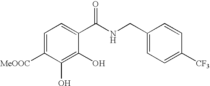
C1=C([MeOOC])C(O)=C(O)C(C(NCC2=CC=C([CF3])C=C2)=O)=C1
